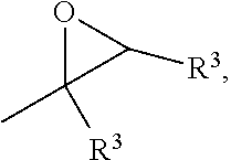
O1C(C)([R3])C1[R3]
